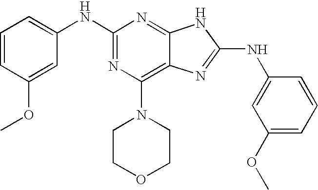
N1=C(NC2=CC=CC(OC)=C2)N=C2C(=C1N1CCOCC1)N=C(NC1=CC(OC)=CC=C1)N2
